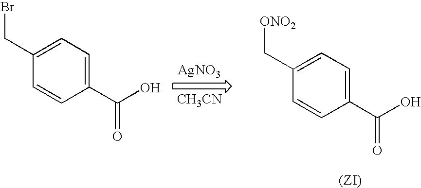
C1=CC(C(O)=O)=CC=C1CBr.[AgNO3].[CH3CN].C1=CC(C(O)=O)=CC=C1C[ONO2]
